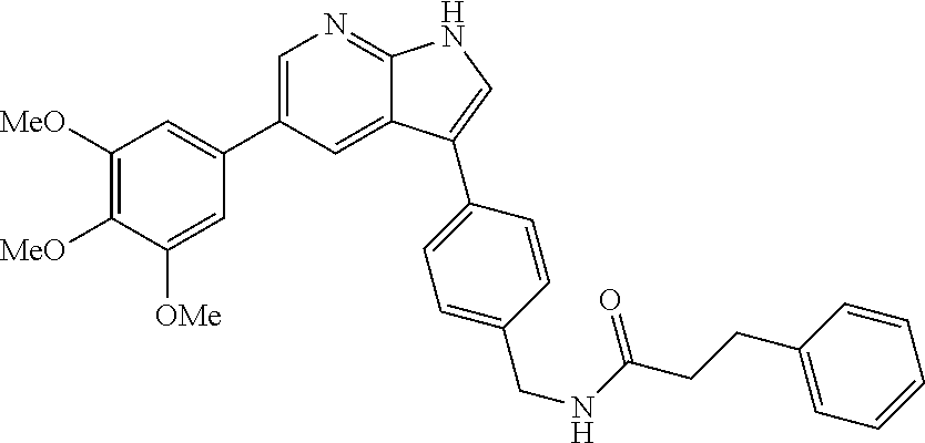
C1(C2=CN=C3C(=C2)C(C2=CC=C(CNC(=O)CCC4=CC=CC=C4)C=C2)=CN3)=CC([MeO])=C([MeO])C([OMe])=C1
